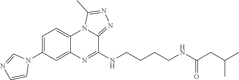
N1(C2=CC=C3C(=C2)N=C(NCCCCNC(CC(C)C)=O)C2=NN=C(C)N32)C=NC=C1
